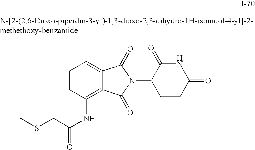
C(C(NC1=C2C(=CC=C1)C(=O)N(C1CCC(=O)NC1=O)C2=O)=O)SC
